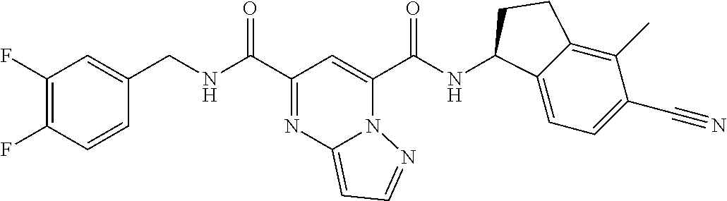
C1=CC(F)=C(F)C=C1CNC(C1=NC2=CC=NN2C(C(NC2C3=CC=C(C#N)C(C)=C3CC2)=O)=C1)=O
